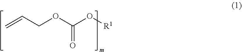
C=CCOC(O[R1])=O
